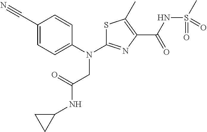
S1C(N(C2=CC=C(C#N)C=C2)CC(NC2CC2)=O)=NC(C(NS(C)(=O)=O)=O)=C1C
